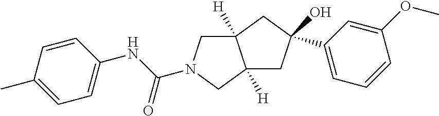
C12([H])CN(C(NC3=CC=C(C)C=C3)=O)CC1([H])CC(C1=CC=CC(OC)=C1)(O)C2
